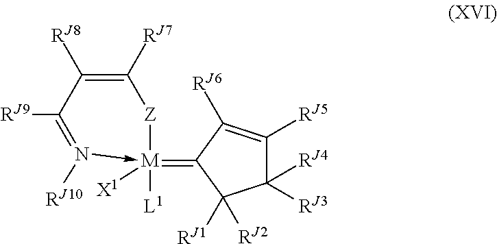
C1([RJ3])([RJ4])C([RJ5])=C([RJ6])C(=[M]2([L1])([X1])-N([RJ10])=C([RJ9])C([RJ8])=C([RJ7])[Z]2)C1([RJ1])[RJ2]
